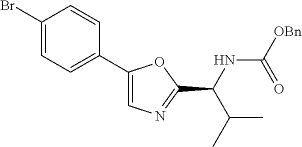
C1(C2=CC=C(Br)C=C2)=CN=C(C(C(C)C)NC(=O)[OBn])O1
